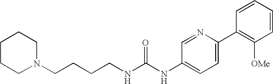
C1CCN(CCCCNC(NC2=CC=C(C3=C([OMe])C=CC=C3)N=C2)=O)CC1
